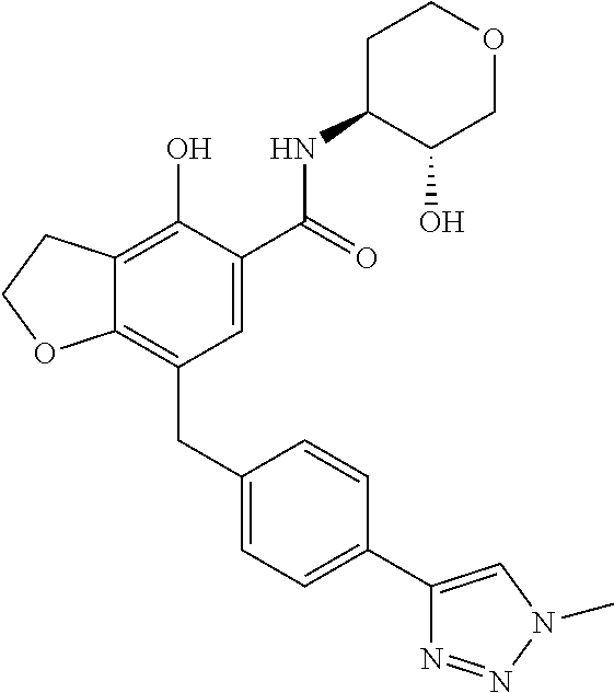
C12=C(CC3=CC=C(C4=CN(C)N=N4)C=C3)C=C(C(NC3C(O)COCC3)=O)C(O)=C1CCO2
